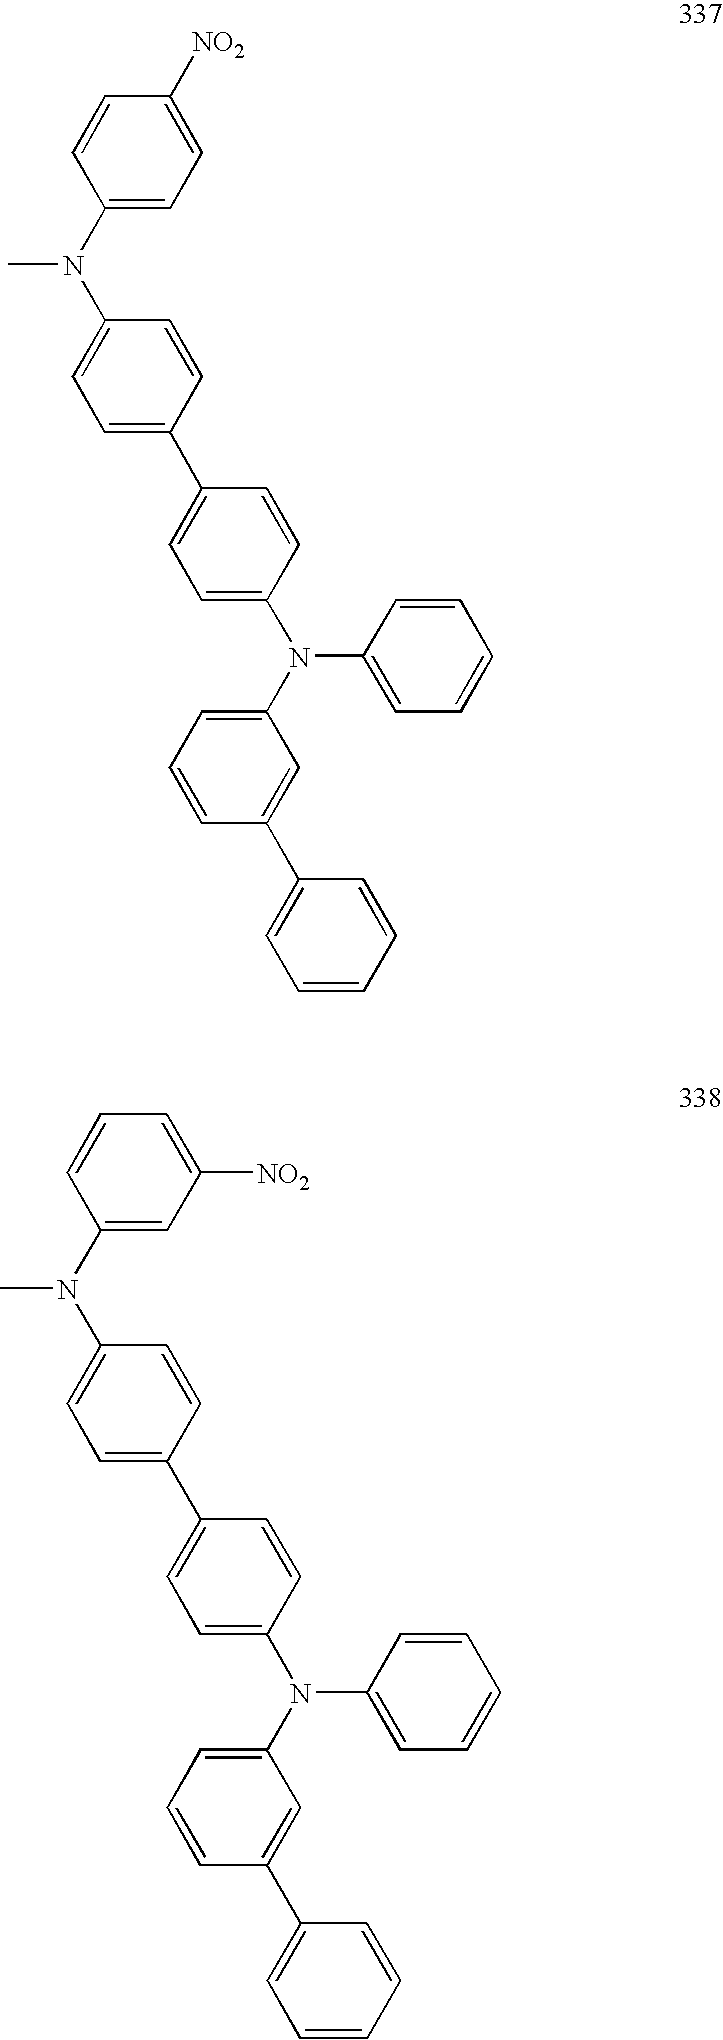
C1(C2=CC=C(N(C3=CC=CC(C4=CC=CC=C4)=C3)C3=CC=CC=C3)C=C2)=CC=C(N(C2=CC=C([NO2])C=C2)C)C=C1.C1(C2=CC=C(N(C3=CC=CC(C4=CC=CC=C4)=C3)C3=CC=CC=C3)C=C2)=CC=C(N(C2=CC([NO2])=CC=C2)C)C=C1
